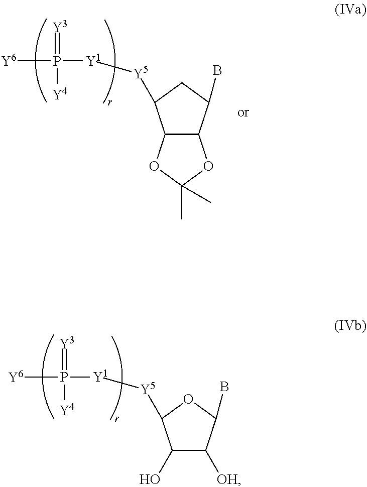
C1(O)C([OH])C(B)OC1[Y5][Y1]P([Y6])(=[Y3])[Y4].C12C(C(B)CC1[Y5][Y1]P([Y6])(=[Y3])[Y4])OC(C)(C)O2
